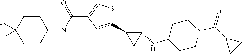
C1(C2CC2NC2CCN(C(=O)C3CC3)CC2)=CC(C(NC2CCC(F)(F)CC2)=O)=CS1
